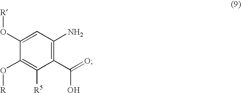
C1(O[R])=CC(N)=C(C(=O)O)C([R5])=C1O[R]
